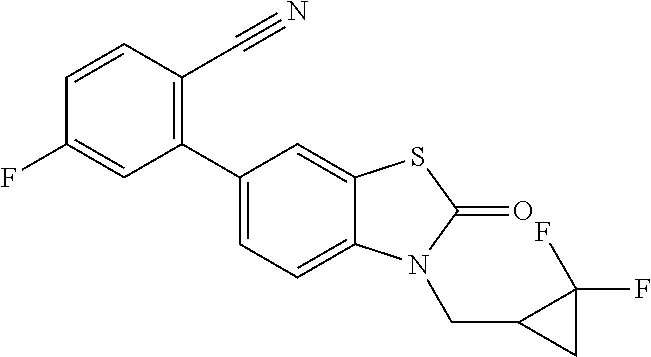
C1(C2=CC=C3C(=C2)SC(=O)N3CC2CC2(F)F)=C(C#N)C=CC(F)=C1
